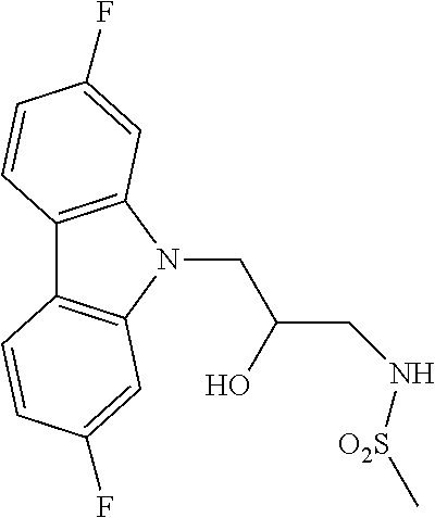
C12=C(N(CC(CN[O2S]C)O)C3=C1C=CC(F)=C3)C=C(F)C=C2
